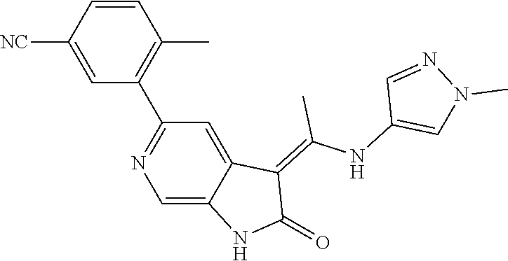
C1=CC([NC])=CC(C2=NC=C3C(=C2)C(=C(NC2=CN(C)N=C2)C)C(=O)N3)=C1C
